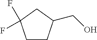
C1CC(CO)CC1(F)F
